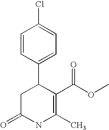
C1=CC(C2CC(=O)NC(C)=C2C(OC)=O)=CC=C1Cl
